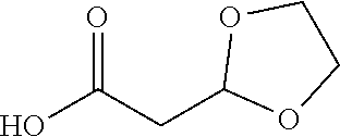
OC(=O)CC1OCCO1
